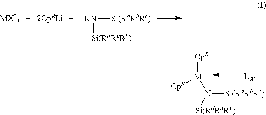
[KN]([Si(RaRbRc)])[Si(RdReRf)].[CpR][M](N([Si(RdReRf)])[Si(RaRbRc)])[CpR]
